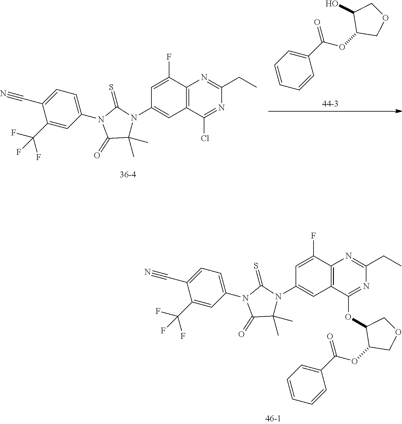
C1(N2C(=O)C(C)(C)N(C3=CC4=C(C(F)=C3)N=C(CC)N=C4OC3C(OC(C4=CC=CC=C4)=O)COC3)C2=S)=CC=C(C#N)C(C(F)(F)F)=C1.C1=CC=CC(C(=O)OC2COCC2O)=C1.C1(N2C(=O)C(C)(C)N(C3=CC4=C(C(F)=C3)N=C(CC)N=C4Cl)C2=S)=CC=C(C#N)C(C(F)(F)F)=C1
